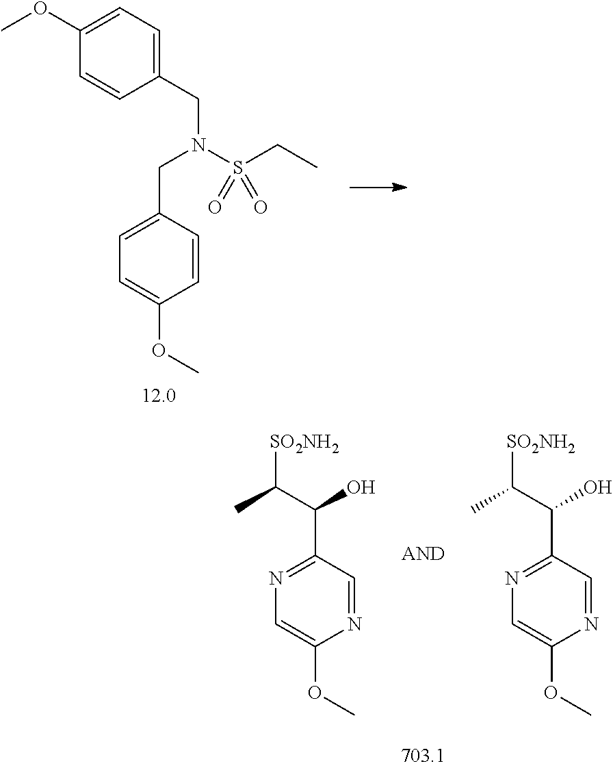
C1(CN(S(CC)(=O)=O)CC2=CC=C(OC)C=C2)=CC=C(OC)C=C1.[SO2NH2]C(C(O)C1=NC=C(OC)N=C1)C.[SO2NH2]C(C(O)C1=NC=C(OC)N=C1)C
